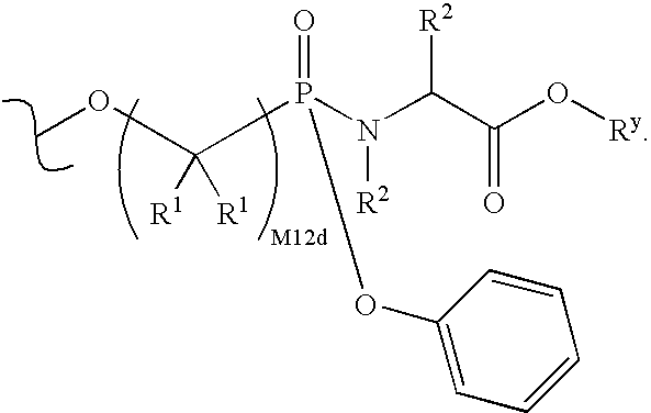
C([R1])([R1])(OC)P(N(C([R2])C(O[Ry])=O)[R2])(=O)OC1=CC=CC=C1
